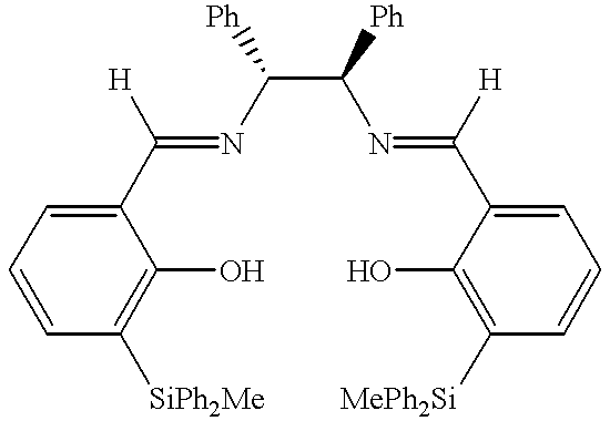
C1=CC([SiPh2Me])=C(O)C(C(=NC(C(N=C(C2=CC=CC([MePh2Si])=C2O)[H])[Ph])[Ph])[H])=C1
